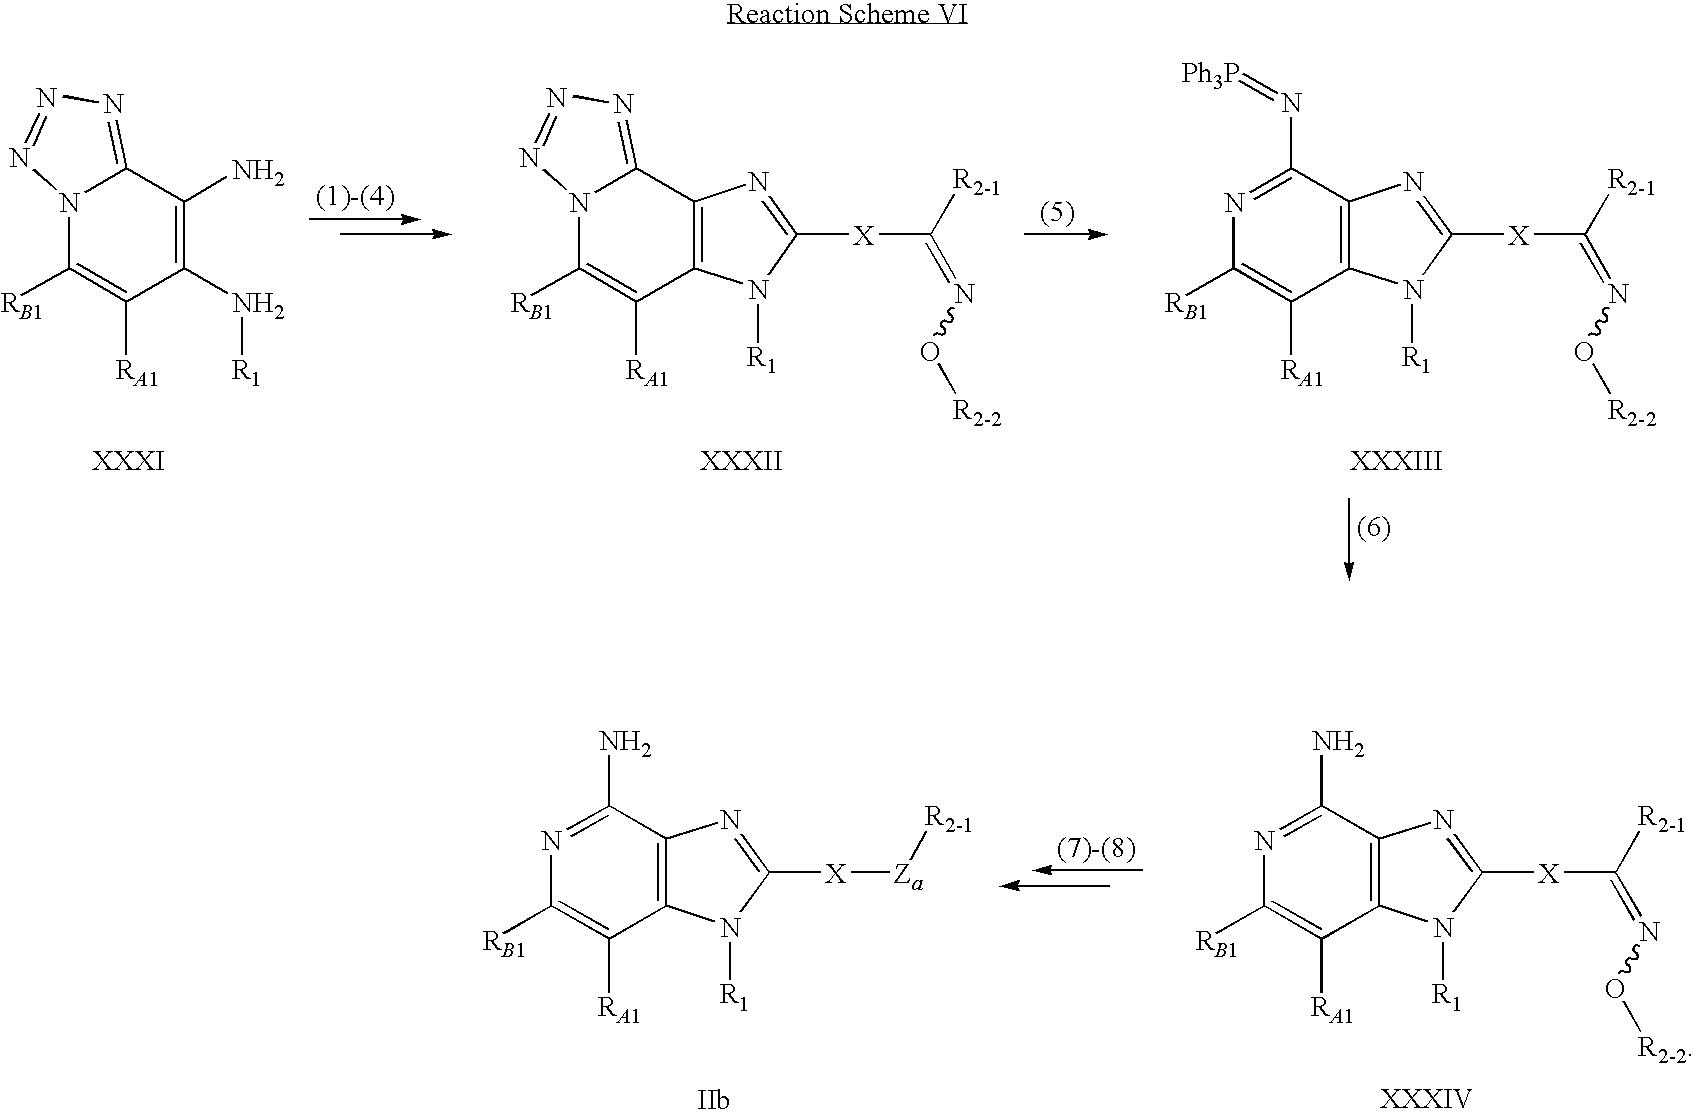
C12=C(C(N=[Ph3P])=NC([RB1])=C1[RA1])N=C([X]C([R2-1])=NO[R2-2])N2[R1].C12=C(C3=NN=NN3C([RB1])=C1[RA1])N=C([X]C([R2-1])=NO[R2-2])N2[R1].C1(N[R1])=C(N)C2=NN=NN2C([RB1])=C1[RA1].C12=C(C(N)=NC([RB1])=C1[RA1])N=C([X]C([R2-1])=NO[R2-2])N2[R1].C12=C(C(N)=NC([RB1])=C1[RA1])N=C([X][Za][R2-1])N2[R1]
